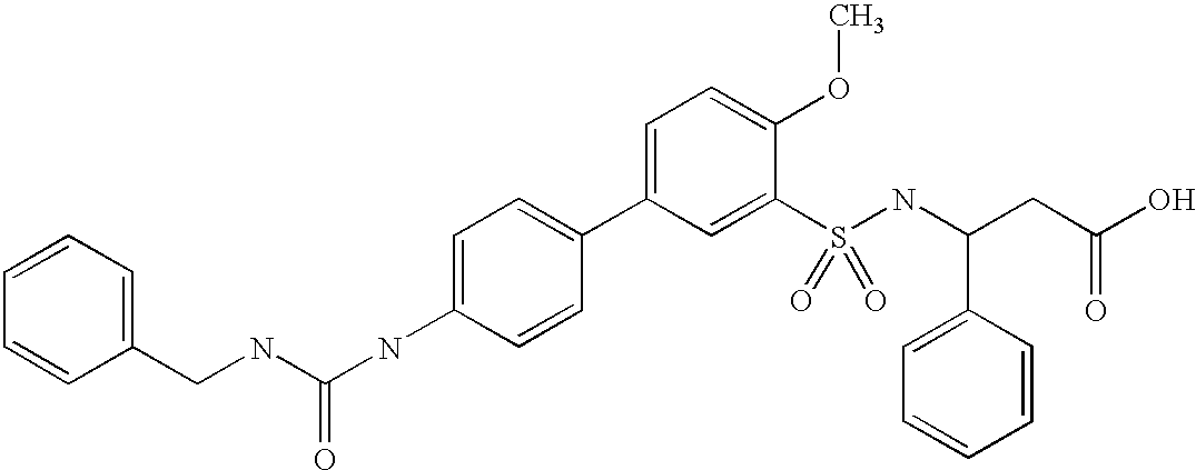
C1(CNC(NC2=CC=C(C3=CC=C(OC)C(S(=O)(NC(C4=CC=CC=C4)CC(O)=O)=O)=C3)C=C2)=O)=CC=CC=C1
